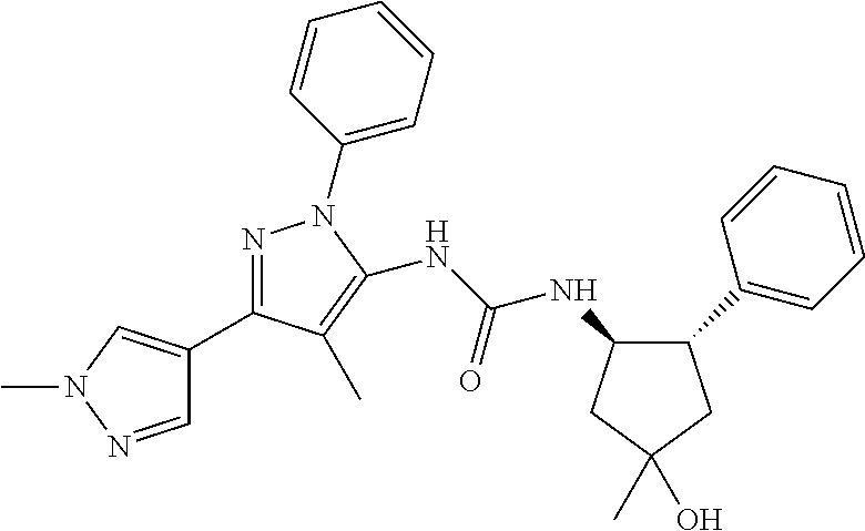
C1(C2=CC=CC=C2)CC(C)(O)CC1NC(NC1=C(C)C(C2=CN(C)N=C2)=NN1C1=CC=CC=C1)=O
